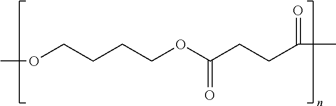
COCCCCOC(CCC(C)=O)=O
